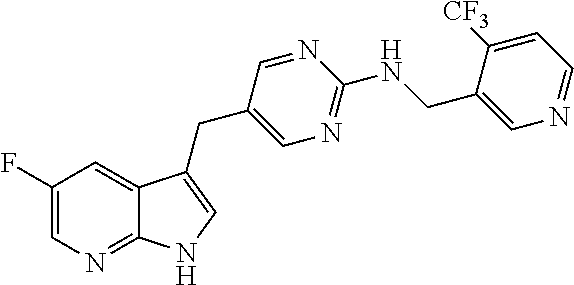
C1(F)=CN=C2C(=C1)C(CC1=CN=C(NCC3=CN=CC=C3[CF3])N=C1)=CN2
